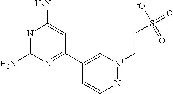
N1=C(N)N=C(C2=C[N+](CCS(=O)(=O)[-O])=NC=C2)C=C1N
